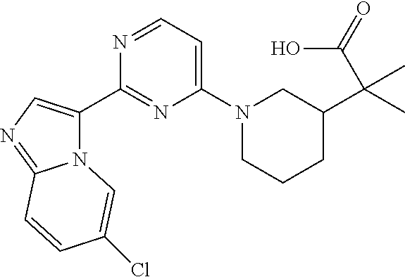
N12C(C3=NC(N4CCCC(C(C(=O)O)(C)C)C4)=CC=N3)=CN=C1C=CC(Cl)=C2
